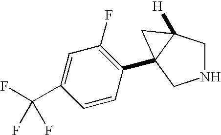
N1CC2([H])C(C3=C(F)C=C(C(F)(F)F)C=C3)(C1)C2
